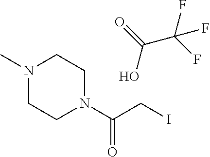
N1(C)CCN(C(CI)=O)CC1.C(C(F)(F)F)(O)=O
